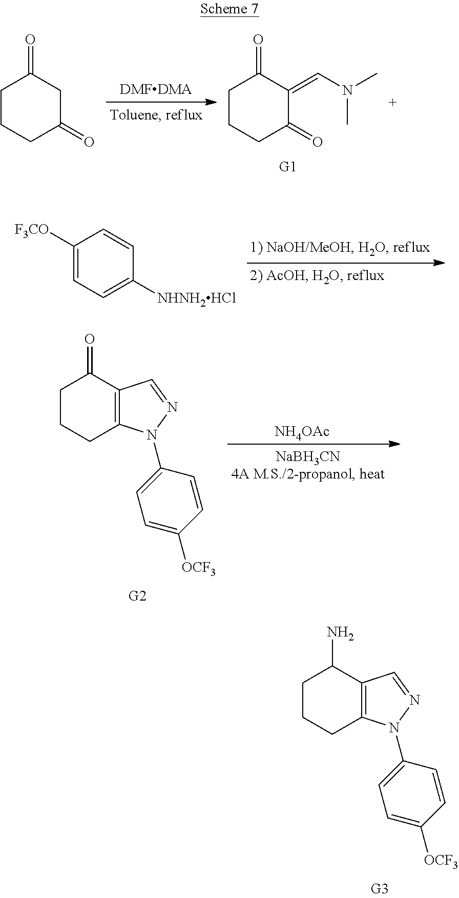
C1CCC(=O)CC1=O.C1CCC(=O)C(=CN(C)C)C1=O.C1([F3CO])=CC=C([NHNH2HCl])C=C1.C1CCC2=C(C1=O)C=NN2C1=CC=C([OCF3])C=C1.[NH4OAc].C1CCC2=C(C1N)C=NN2C1=CC=C([OCF3])C=C1
